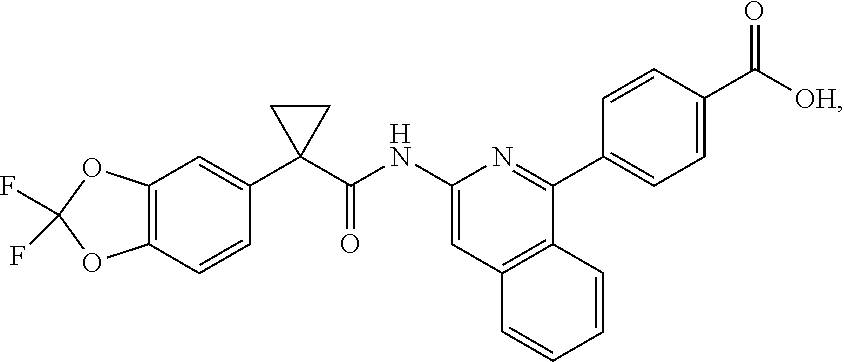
C12=C(C=CC(C3(C(=O)NC4=CC5=C(C(C6=CC=C(C([OH])=O)C=C6)=N4)C=CC=C5)CC3)=C1)OC(F)(F)O2
